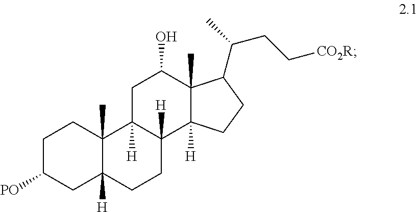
C1C([PO])CC2([H])C(C)(C1)C1([H])C([H])(CC2)C2([H])C(C)(C(O)C1)C(C(C)CC[CO2R])CC2
